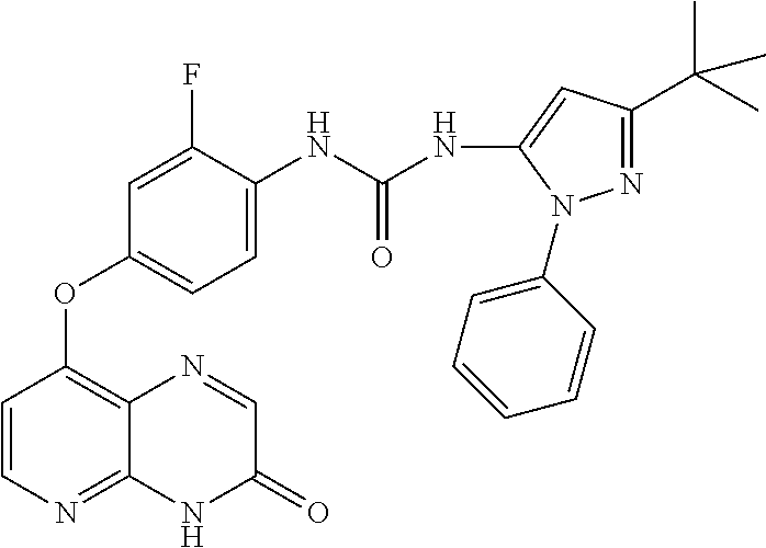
C1=CN=C2C(=C1OC1=CC=C(NC(NC3=CC(C(C)(C)C)=NN3C3=CC=CC=C3)=O)C(F)=C1)N=CC(=O)N2
